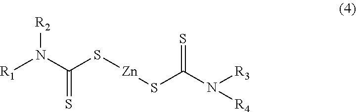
[R1]N(C(S[Zn]SC(N([R4])[R3])=S)=S)[R2]
